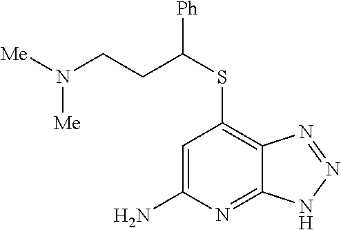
C12=C(SC(CCN([Me])[Me])[Ph])C=C(N)N=C1NN=N2
